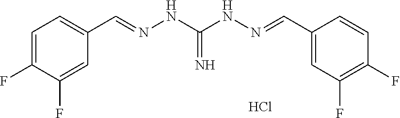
C1=CC(F)=C(F)C=C1C=NNC(NN=CC1=CC=C(F)C(F)=C1)=N.Cl
